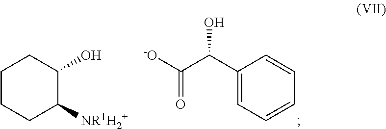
C1CCC([NR1H2+])C(O)C1.C1(C(C([-O])=O)O)=CC=CC=C1
